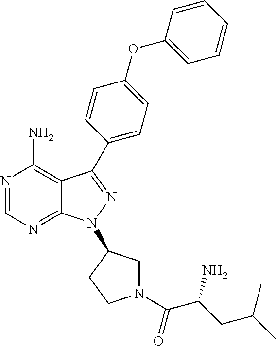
N1=CN=C2C(=C1N)C(C1=CC=C(OC3=CC=CC=C3)C=C1)=NN2C1CN(C(C(N)CC(C)C)=O)CC1
